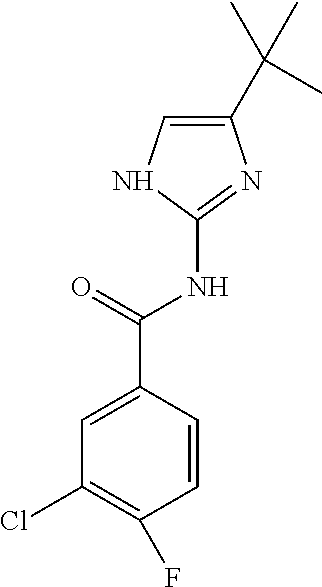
C1(C(C)(C)C)=CNC(NC(C2=CC(Cl)=C(F)C=C2)=O)=N1
